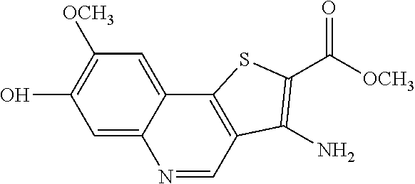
C1=C2C(=CC([OCH3])=C1O)C1=C(C=N2)C(N)=C(C(=O)[OCH3])S1
